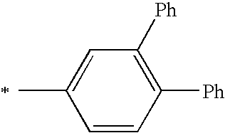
C1=CC([Ph])=C([Ph])C=C1C
